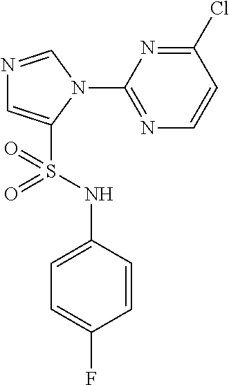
N1=CN(C2=NC=CC(Cl)=N2)C(S(NC2=CC=C(F)C=C2)(=O)=O)=C1
